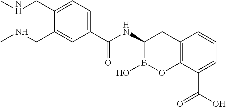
C1(C(NC2B(O)OC3=C(C2)C=CC=C3C(O)=O)=O)=CC=C(CNC)C(CNC)=C1
